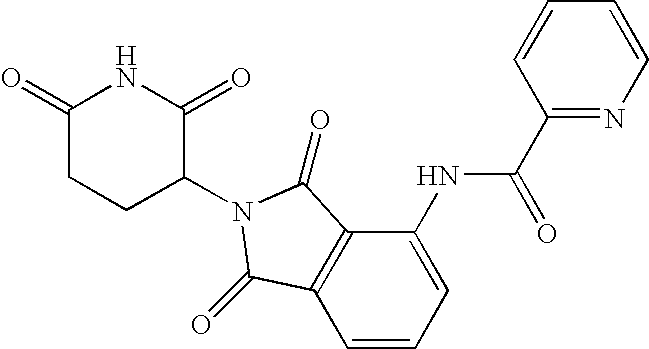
C1(=O)CCC(N2C(=O)C3=C(C=CC=C3NC(C3=NC=CC=C3)=O)C2=O)C(=O)N1
